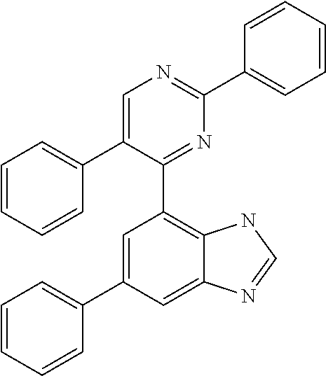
C1=C(C2=CC=CC=C2)C=C2C(=C1C1=NC(C3=CC=CC=C3)=NC=C1C1=CC=CC=C1)NC=N2
